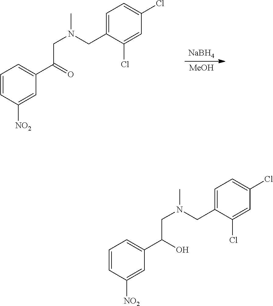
CN(CC1=CC=C(Cl)C=C1Cl)CC(C1=CC=CC([NO2])=C1)=O.[NaBH4].[MeOH].N(C)(CC1=CC=C(Cl)C=C1Cl)CC(C1=CC=CC([NO2])=C1)O
